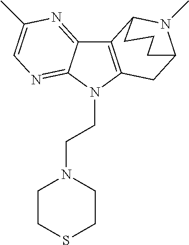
C12=NC(C)=CN=C1N(CCN1CCSCC1)C1=C2C2N(C)C(C1)CCC2
